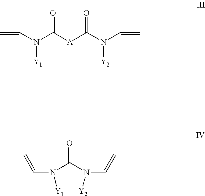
C=CN(C([A]C(N(C=C)[Y2])=O)=O)[Y1].C=CN(C(N(C=C)[Y2])=O)[Y1]
